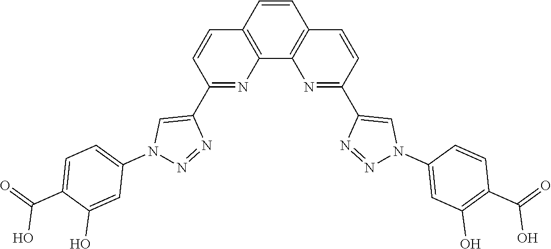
C1=CC2=C(C3=C1C=CC(C1=CN(C4=CC(O)=C(C(=O)O)C=C4)N=N1)=N3)N=C(C1=CN(C3=CC=C(C(=O)O)C(O)=C3)N=N1)C=C2
